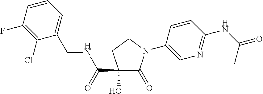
C1=CC(NC(C)=O)=NC=C1N1C(=O)C(O)(C(=O)NCC2=CC=CC(F)=C2Cl)CC1
